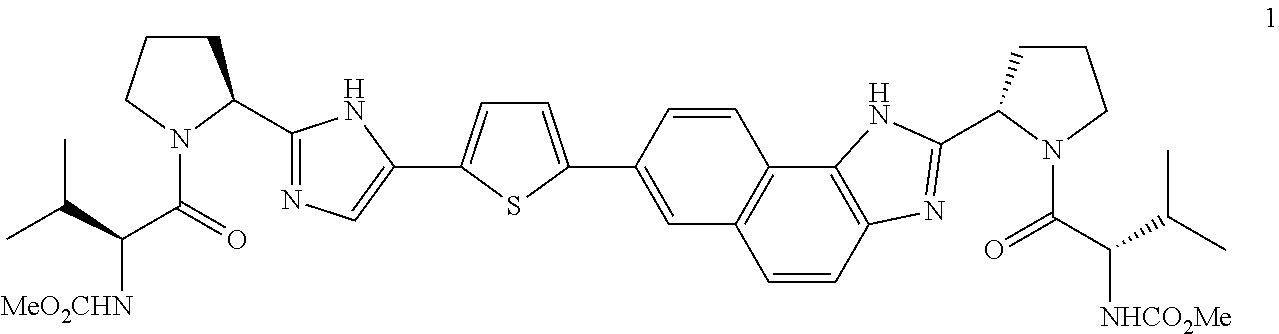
C1=C(C2=CC3=C(C=C2)C2=C(C=C3)N=C(C3CCCN3C(=O)C([NHCO2Me])C(C)C)N2)SC(C2=CN=C(C3N(C(C([MeO2CHN])C(C)C)=O)CCC3)N2)=C1
